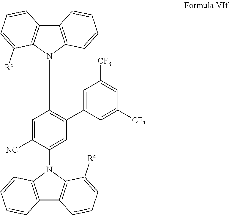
C12=C(N(C3=CC(C4=CC([CF3])=CC([CF3])=C4)=C(N4C5=C(C6=C4C=CC=C6)C=CC=C5[Rc])C=C3[NC])C3=C1C=CC=C3[Rc])C=CC=C2
